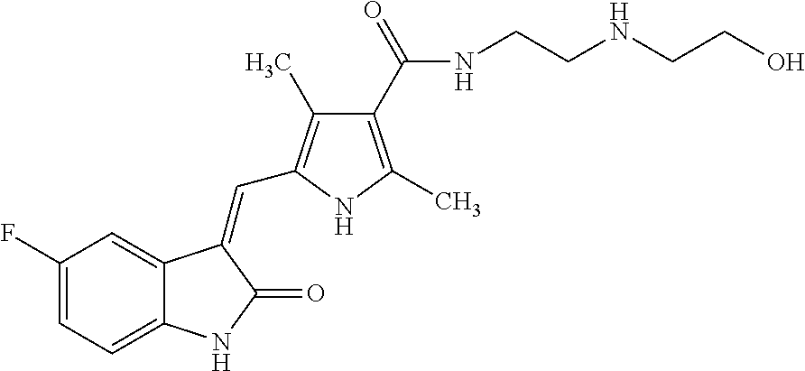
C1(F)=CC=C2C(=C1)C(=CC1=C(C)C(C(=O)NCCNCCO)=C(C)N1)C(=O)N2
